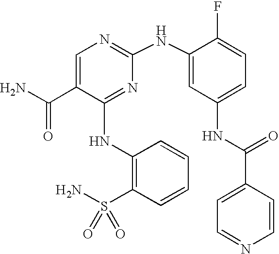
N(C1=NC(NC2=CC(NC(C3=CC=NC=C3)=O)=CC=C2F)=NC=C1C(N)=O)C1=C(S(N)(=O)=O)C=CC=C1
